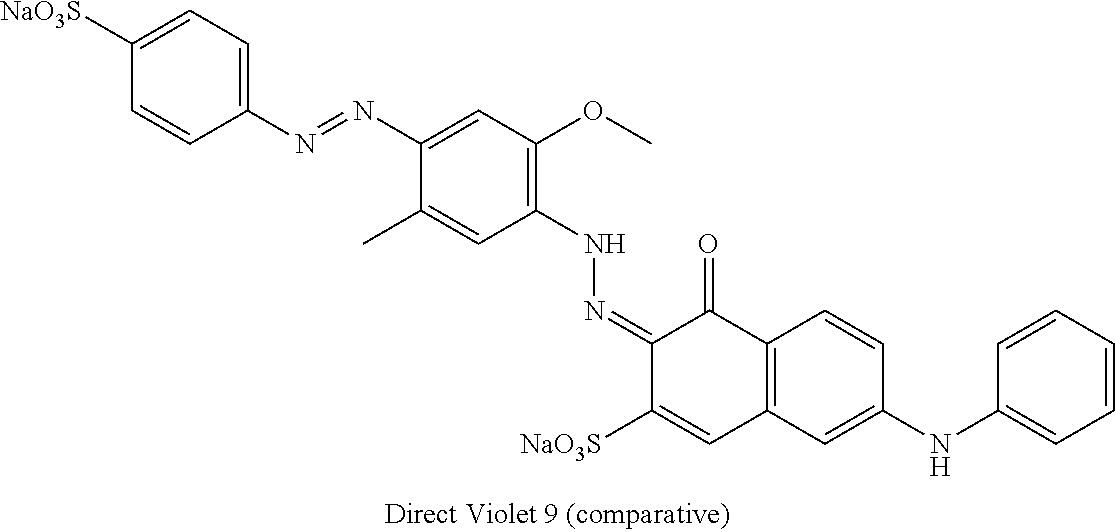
C1([NaO3S])=CC=C(N=NC2=CC(OC)=C(NN=C3C([NaO3S])=CC4=C(C3=O)C=CC(NC3=CC=CC=C3)=C4)C=C2C)C=C1
